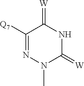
C1([Q7])=NN(C)C(=[W])NC1=[W]
